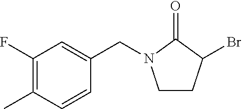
C1(F)=C(C)C=CC(CN2CCC(Br)C2=O)=C1
